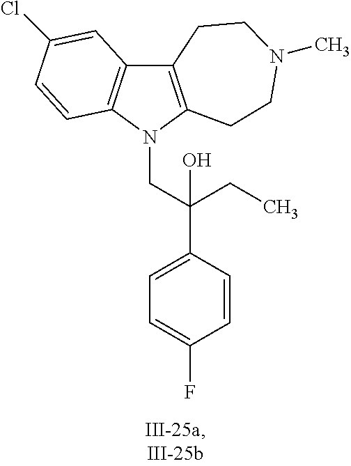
C12=C(N(CC(C3=CC=C(F)C=C3)(CC)O)C3=C1C=C(Cl)C=C3)CCN(C)CC2
